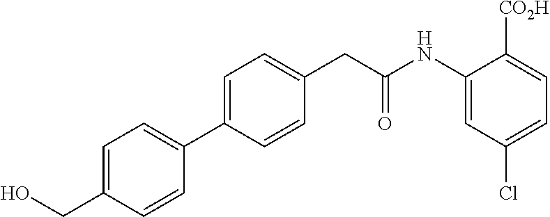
C1=C(C2=CC=C(CO)C=C2)C=CC(CC(NC2=CC(Cl)=CC=C2[CO2H])=O)=C1
